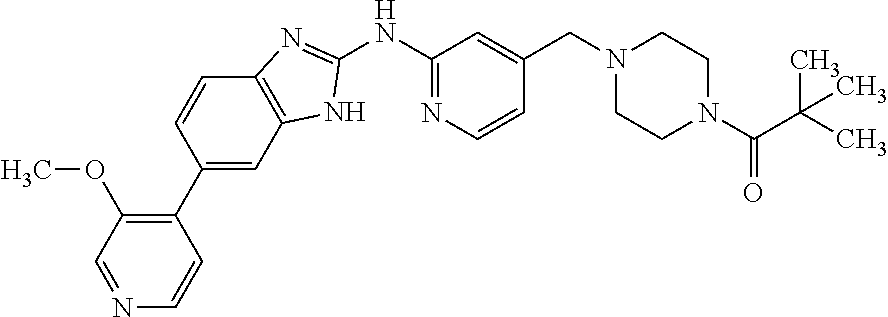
C1(C2=CC3=C(C=C2)N=C(NC2=NC=CC(CN4CCN(C(=O)C(C)(C)C)CC4)=C2)N3)=C(OC)C=NC=C1
